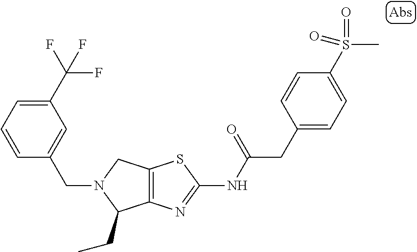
C12=C(N=C(NC(CC3=CC=C(S(C)(=O)=O)C=C3)=O)S1)C(CC)N(CC1=CC(C(F)(F)F)=CC=C1)C2
